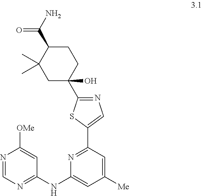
N1=C(C2=CN=C(C3(O)CCC(C(N)=O)C(C)(C)C3)S2)C=C([Me])C=C1NC1=NC=NC([OMe])=C1
